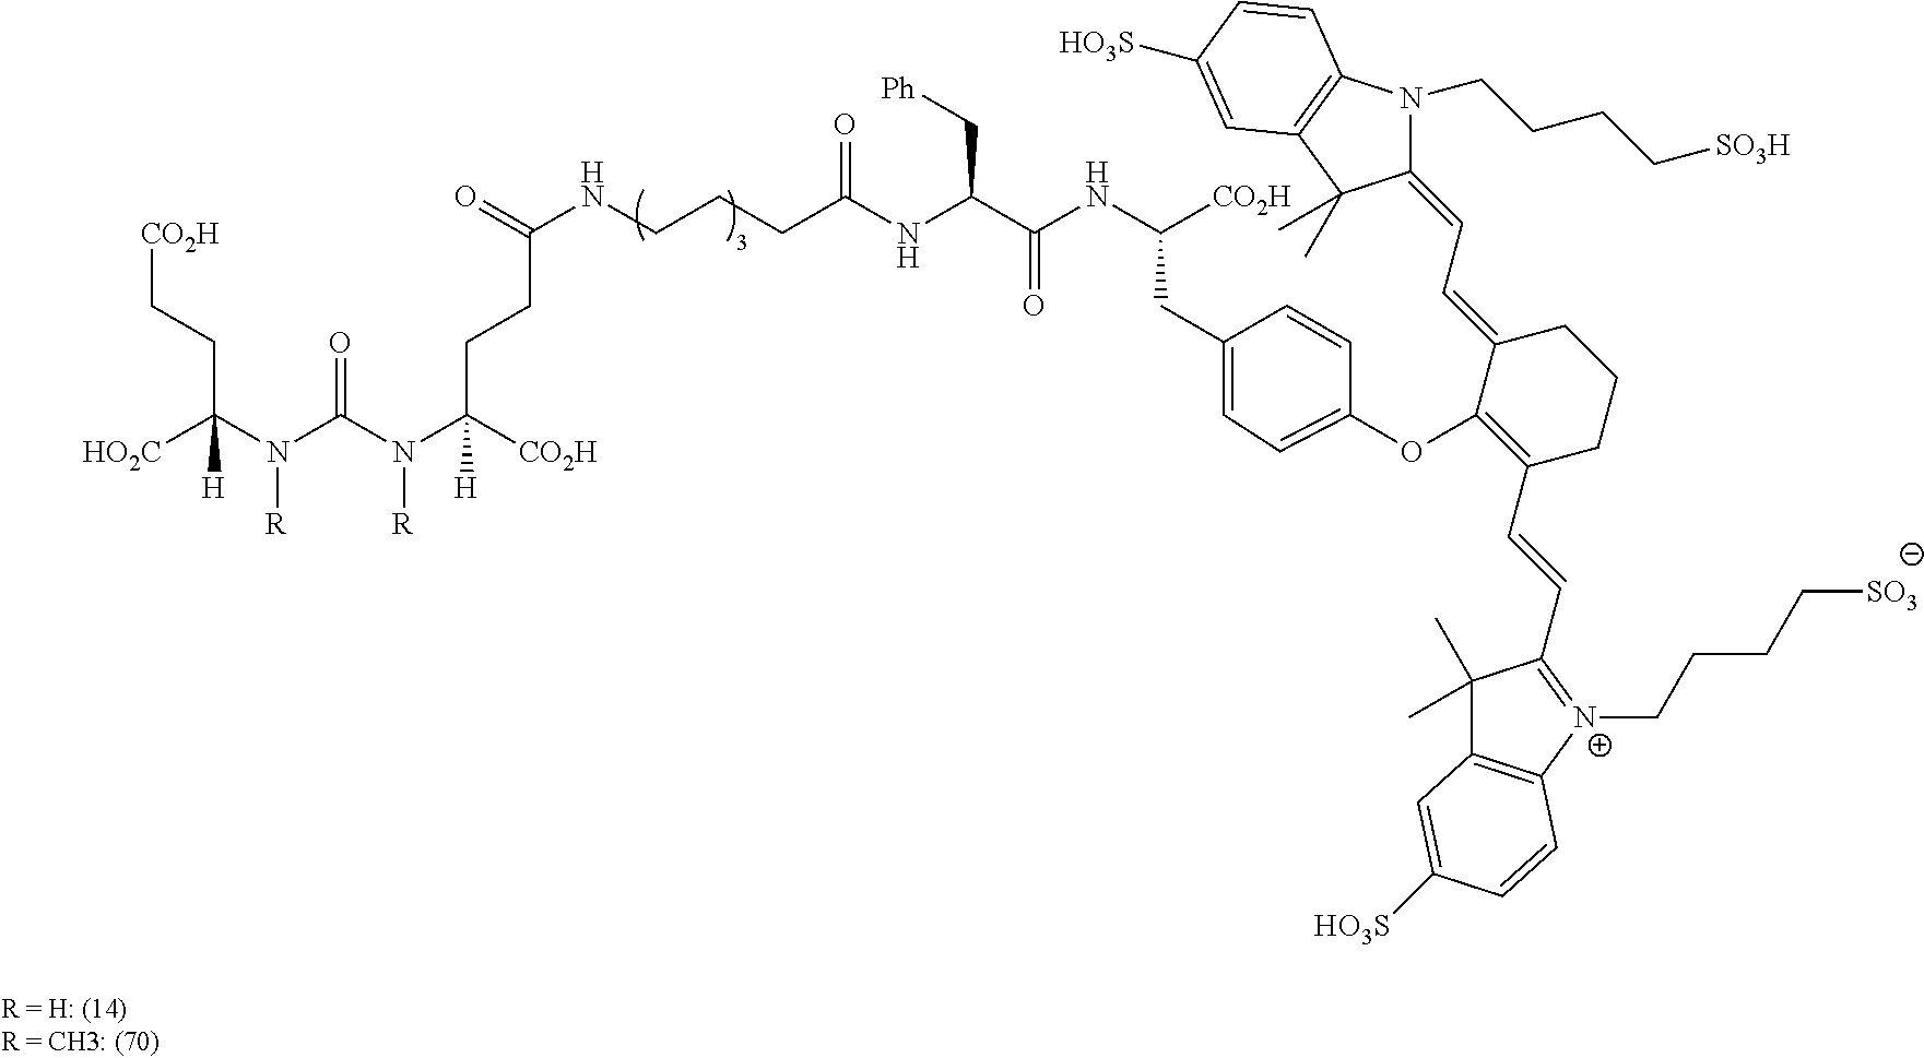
[HO2C]C(N(C(N(C([CO2H])([H])CCC(NCCCC(NC(C[Ph])C(=O)NC(CC1=CC=C(OC2=C(C=CC3=[N+](CCCC[SO3])C4=C(C3(C)C)C=C([HO3S])C=C4)CCCC2=CC=C2N(CCCC[SO3H])C3=C(C2(C)C)C=C([HO3S])C=C3)C=C1)[CO2H])=O)=O)[R])=O)[R])([H])CC[CO2H]
